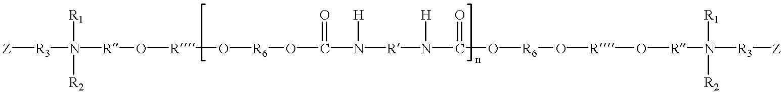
[Z][R3]N([R2])([R1])[R]O[R]O[R6]OC(N([H])[R]N(C(O[R6]O[R]O[R]N([R3][Z])([R2])[R1])=O)[H])=O
